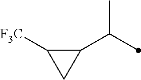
C1(C(C)C)C([F3C])C1
